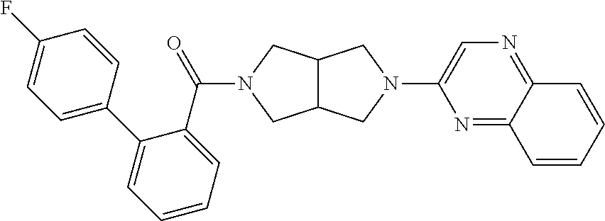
C12C(CN(C3=CN=C4C(=N3)C=CC=C4)C1)CN(C(=O)C1=CC=CC=C1C1=CC=C(F)C=C1)C2
